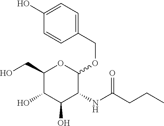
C1(CO)C(O)C(O)C(NC(CCC)=O)C(OCC2=CC=C(O)C=C2)O1
